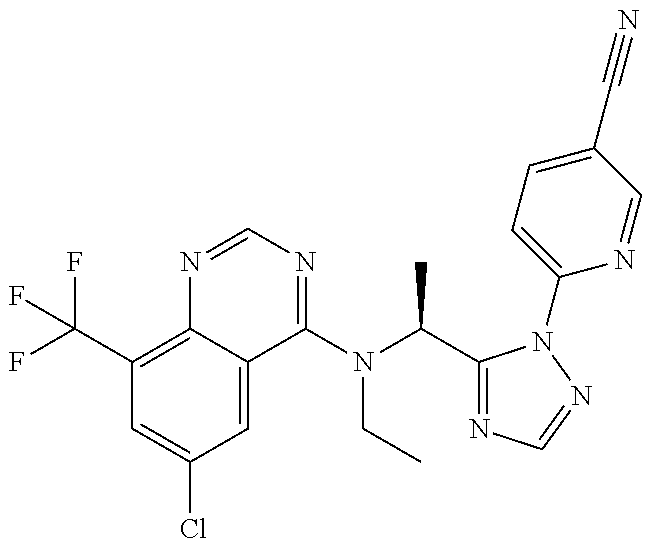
C1(C(F)(F)F)=C2C(=CC(Cl)=C1)C(N(C(C1=NC=NN1C1=CC=C(C#N)C=N1)C)CC)=NC=N2
